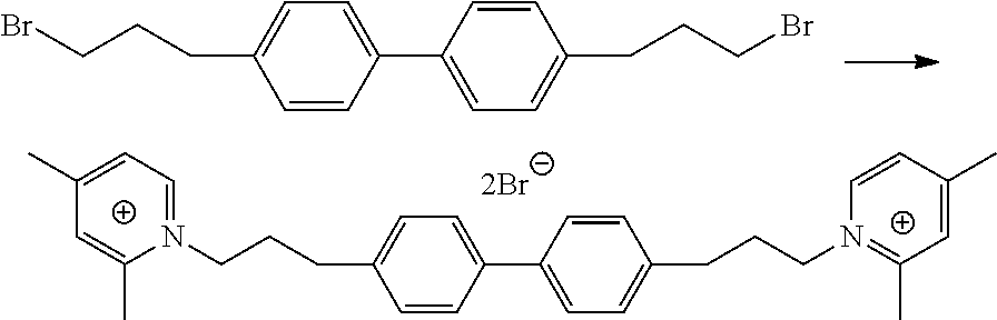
C(CCC1=CC=C(C2=CC=C(CCCN3=C(C)C=C(C)C=C3)C=C2)C=C1)N1=CC=C(C)C=C1C.C(CCC1=CC=C(C2=CC=C(CCCBr)C=C2)C=C1)Br
